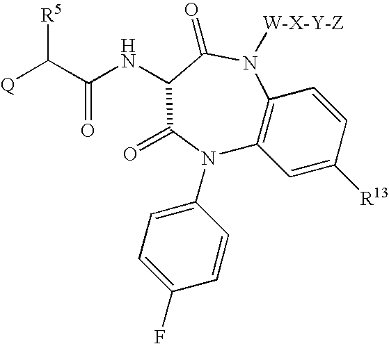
[R5]C(C(NC1C(=O)N([W-X-Y-Z])C2=C(N(C3=CC=C(F)C=C3)C1=O)C=C([R13])C=C2)=O)[Q]
